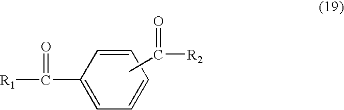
C1=CC=CC=C1C([R1])=O.CC(=O)[R2]
